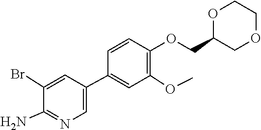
C1(COC2=C(OC)C=C(C3=CN=C(N)C(Br)=C3)C=C2)OCCOC1
